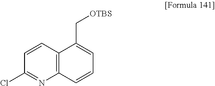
C12=C(C=CC(Cl)=N1)C(C[OTBS])=CC=C2
